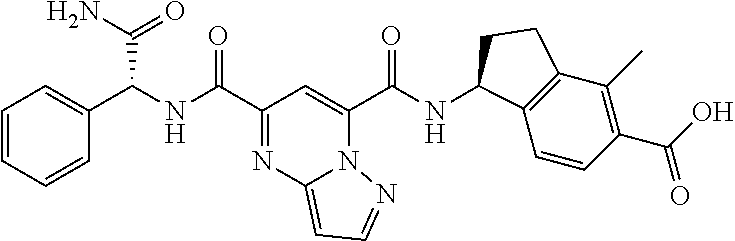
C1(C(=O)NC(C2=CC=CC=C2)C(N)=O)=NC2=CC=NN2C(C(=O)NC2C3=C(C(C)=C(C(=O)O)C=C3)CC2)=C1
